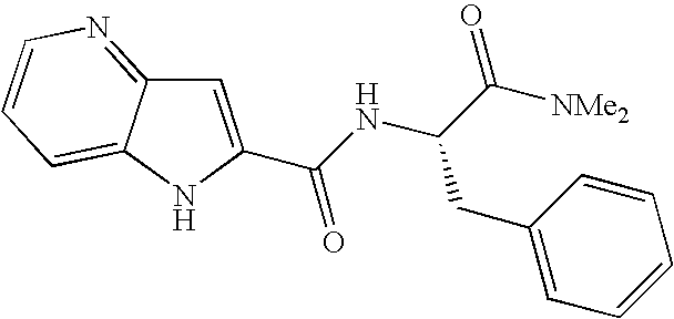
C(C1=CC2=NC=CC=C2N1)(NC(C([NMe2])=O)CC1=CC=CC=C1)=O
